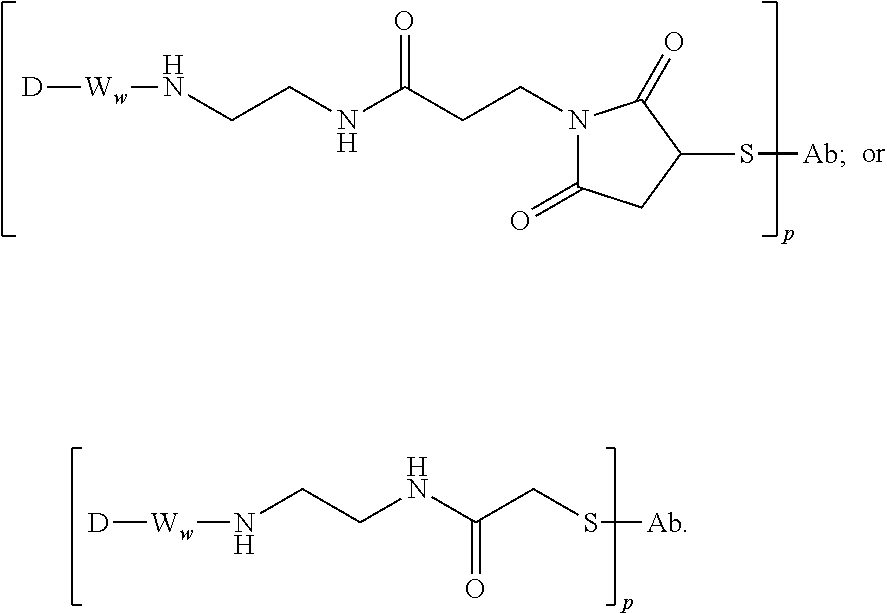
[D][Ww]NCCNC(CCN1C(=O)CC(S[Ab])C1=O)=O.[D][Ww]NCCNC(=O)CS[Ab]
